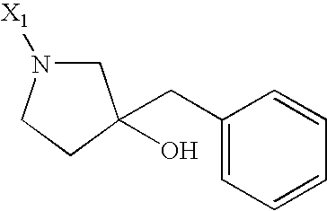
C1N([X1])CCC1(CC1=CC=CC=C1)O
